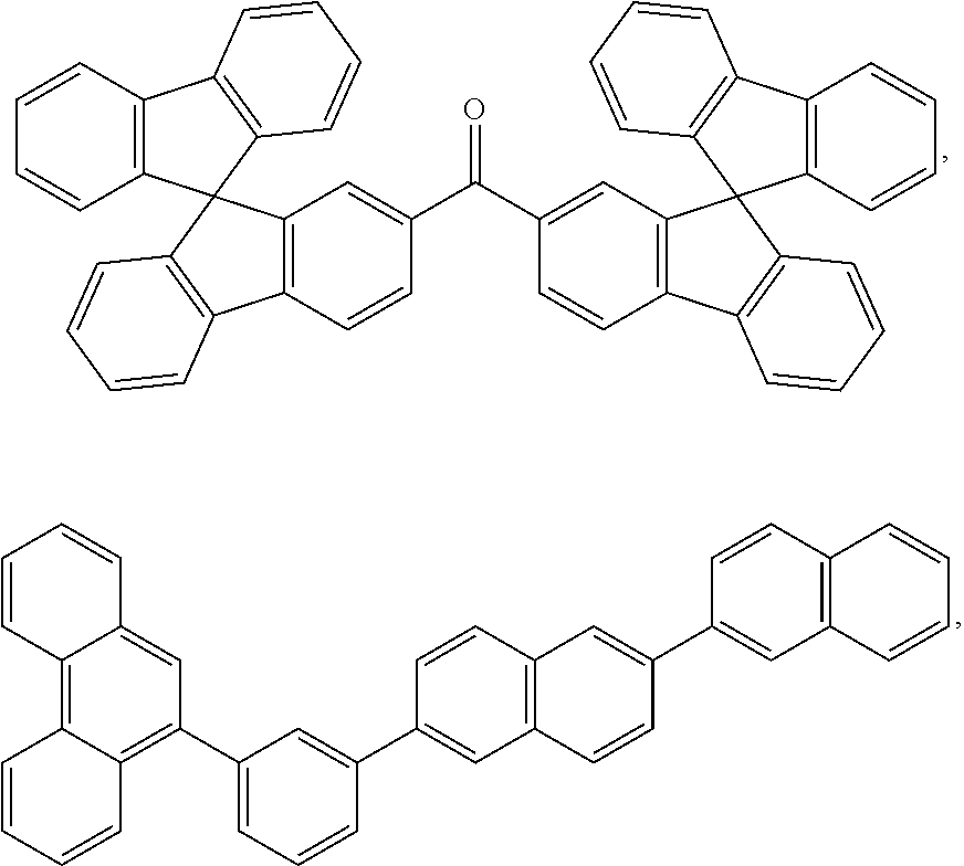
C1(C(C2=CC3=C(C=C2)C2=C(C34C3=C(C5=C4C=CC=C5)C=CC=C3)C=CC=C2)=O)=CC2=C(C=C1)C1=C(C23C2=C(C4=C3C=CC=C4)C=CC=C2)C=CC=C1.C12=C3C(=C(C4=CC=CC(C5=CC6=C(C=C5)C=C(C5=CC7=C(C=C5)C=CC=C7)C=C6)=C4)C=C1C=CC=C2)C=CC=C3
